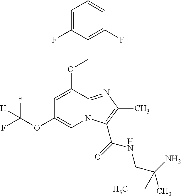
C1=C(OCC2=C(F)C=CC=C2F)C2=NC(C)=C(C(=O)NCC(C)(N)CC)N2C=C1OC(F)(F)[H]
